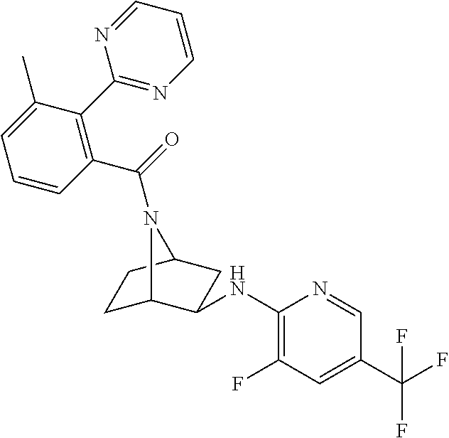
C1C2C(NC3=C(F)C=C(C(F)(F)F)C=N3)CC(C1)N2C(=O)C1=C(C2=NC=CC=N2)C(C)=CC=C1
